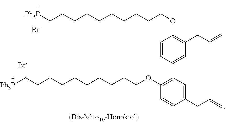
[Br-].C(CCCCOC1=C(C2=CC(CC=C)=C(OCCCCCCCCCC[Ph3P])C=C2)C=C(CC=C)C=C1)CCCCC[Ph3P].[Br-]
